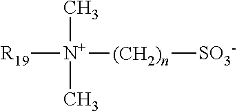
[R19][N+]([(CH2)n][SO3-])(C)C
